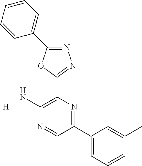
N1=C(C2=CC=CC=C2)OC(C2=C(N)N=CC(C3=CC=CC(C)=C3)=N2)=N1.[H]
